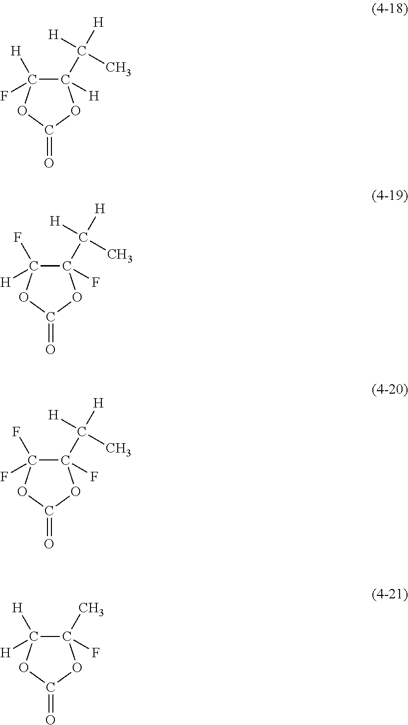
C1(C([H])(C)[H])([H])C(F)([H])OC(=O)O1.C1(C([H])(C)[H])(F)C([H])(F)OC(=O)O1.C1(C([H])(C)[H])(F)C(F)(F)OC(=O)O1.C1(C)(F)C([H])([H])OC(=O)O1
